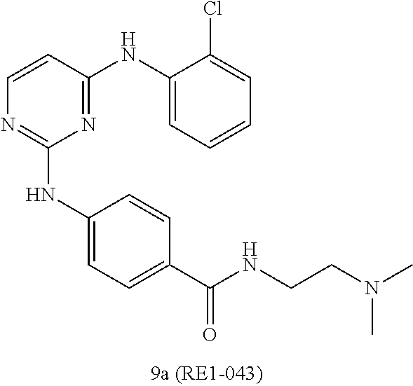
C1=CC(NC2=CC=CC=C2Cl)=NC(NC2=CC=C(C(NCCN(C)C)=O)C=C2)=N1
